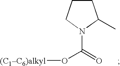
C1CCN(C(=O)O[(C1C6)alkyl])C1C
